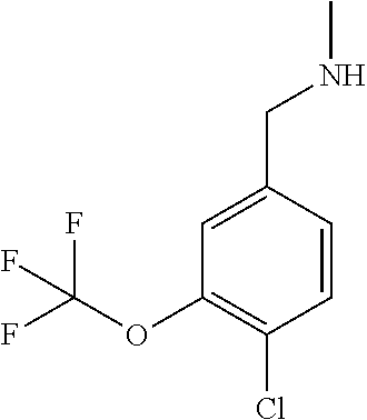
C1(OC(F)(F)F)=C(Cl)C=CC(CNC)=C1
